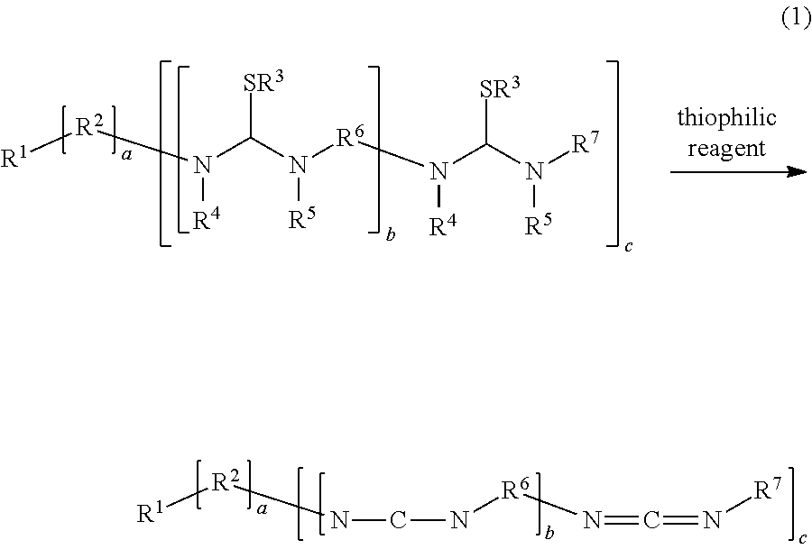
[R1][R2]NCN[R6]N=C=N[R7].[R1][R2]N(C(N([R6]N(C(N([R7])[R5])[SR3])[R4])[R5])[SR3])[R4]
